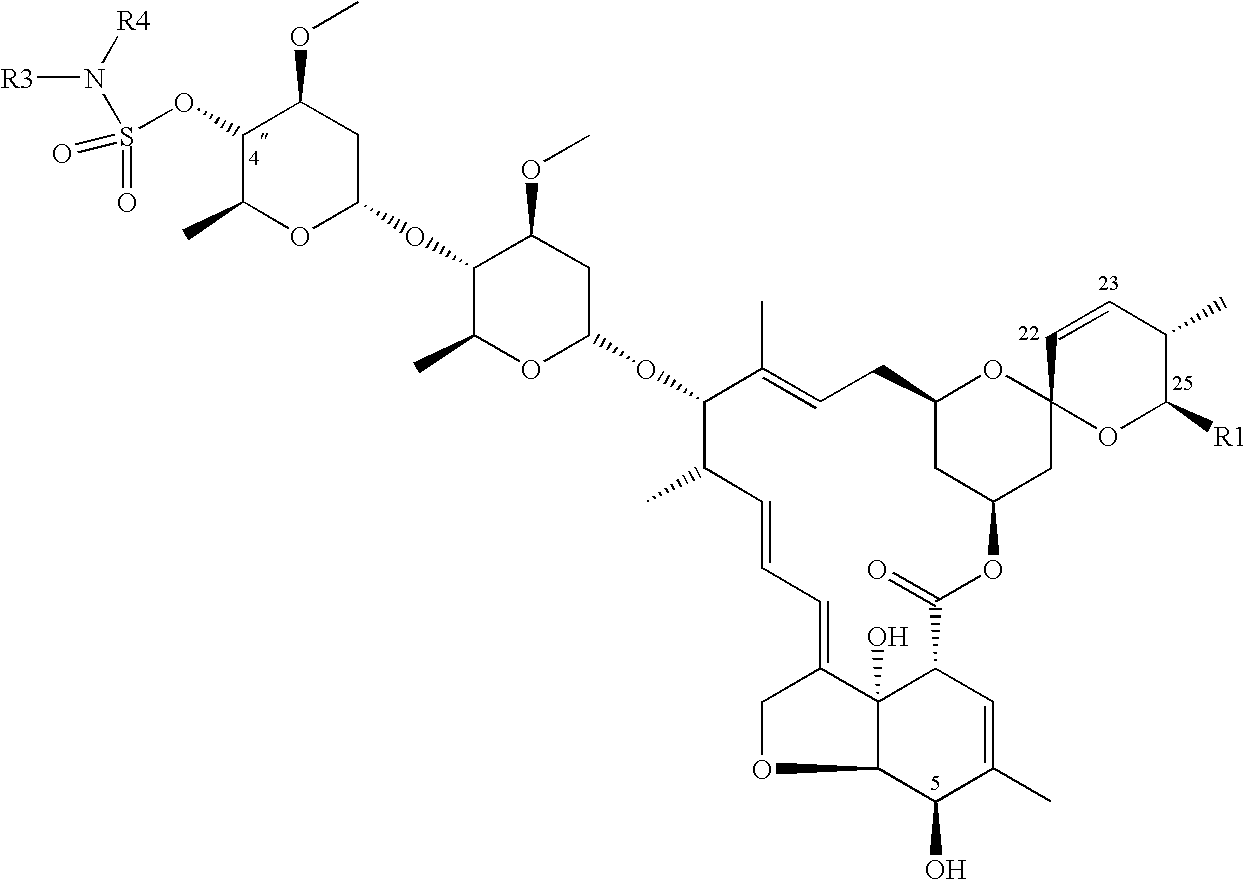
C1(OS(=O)(=O)N([R4])[R3])C(C)OC(OC2C(C)OC(OC3C(C)C=CC=C4COC5C4(O)C(C=C(C)C5O)C(=O)OC4CC5(OC(C4)CC=C3C)C=CC(C)C([R1])O5)CC2OC)CC1OC
